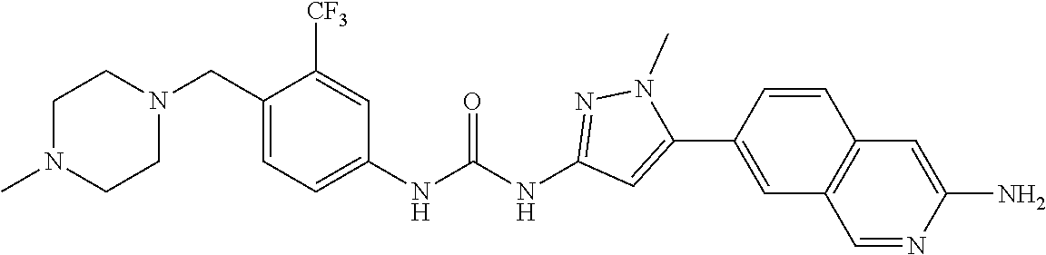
N1(C)CCN(CC2=CC=C(NC(NC3=NN(C)C(C4=CC5=C(C=C4)C=C(N)N=C5)=C3)=O)C=C2[CF3])CC1
